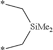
*C[SiMe2]C*
